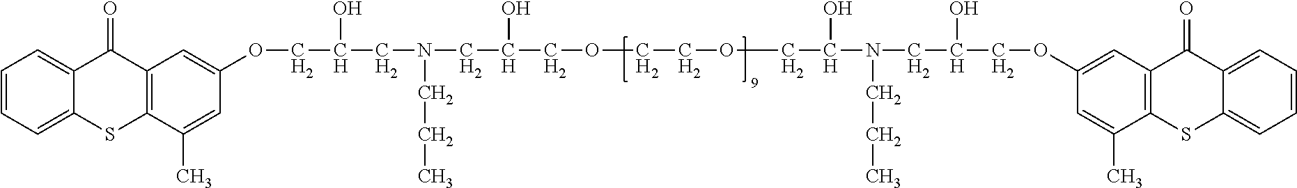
C1=CC=C2C(=C1)C(=O)C1=C(S2)C(C)=CC(OCC(CN(CC(O)COCCOCC(N(CC(COC2=CC3=C(SC4=CC=CC=C4C3=O)C(C)=C2)O)CCC)O)CCC)O)=C1
